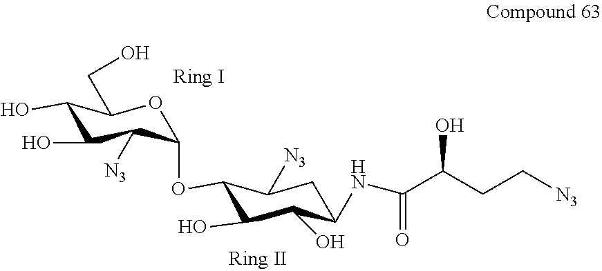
C1C(NC(C(CC[N3])O)=O)C(O)C(O)C(OC2OC(CO)C(O)C(O)C2[N3])C1[N3]
